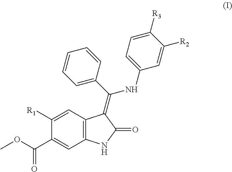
C1(NC(C2=CC=CC=C2)=C2C3=C(NC2=O)C=C(C(=O)OC)C([R1])=C3)=CC=C([R3])C([R2])=C1
